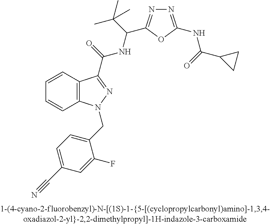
C1=CC2=C(C=C1)N(CC1=CC=C(C#N)C=C1F)N=C2C(NC(C(C)(C)C)C1=NN=C(NC(C2CC2)=O)O1)=O
